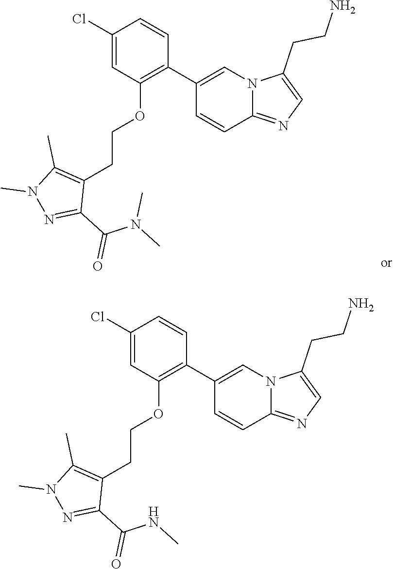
C1(Cl)=CC(OCCC2=C(C)N(C)N=C2C(=O)N(C)C)=C(C2=CN3C(=NC=C3CCN)C=C2)C=C1.C1(Cl)=CC(OCCC2=C(C)N(C)N=C2C(=O)NC)=C(C2=CN3C(=NC=C3CCN)C=C2)C=C1
